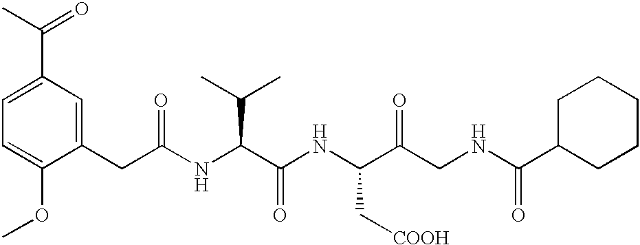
C1=C(OC)C(CC(NC(C(NC(C(CNC(C2CCCCC2)=O)=O)C[COOH])=O)C(C)C)=O)=CC(C(C)=O)=C1
